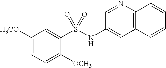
C12=C(N=CC(NS(C3=CC([H3CO])=CC=C3[OCH3])(=O)=O)=C1)C=CC=C2
